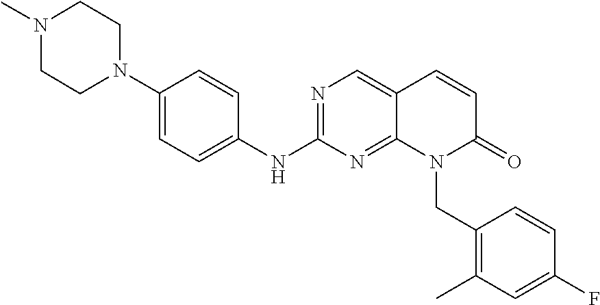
N1=C(NC2=CC=C(N3CCN(C)CC3)C=C2)N=C2C(=C1)C=CC(=O)N2CC1=C(C)C=C(F)C=C1
